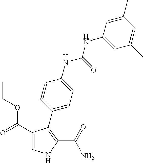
C1(C(=O)OCC)=CNC(C(=O)N)=C1C1=CC=C(NC(NC2=CC(C)=CC(C)=C2)=O)C=C1
